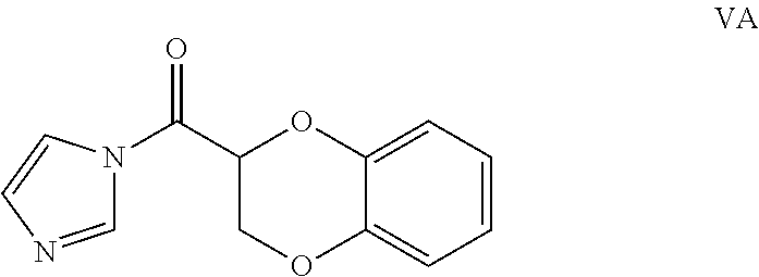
C1=NC=CN1C(=O)C1COC2=CC=CC=C2O1
